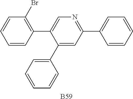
C1(C2=CC=CC=C2)=CC(C2=CC=CC=C2)=NC=C1C1=C(Br)C=CC=C1.[B59]
